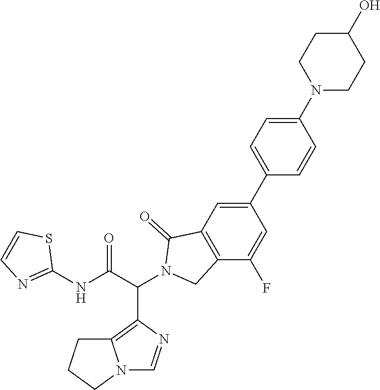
C12=C(C=C(C3=CC=C(N4CCC(O)CC4)C=C3)C=C1F)C(=O)N(C(C(NC1=NC=CS1)=O)C1=C3N(C=N1)CCC3)C2
